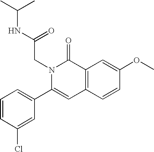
C1=CC(Cl)=CC(C2=CC3=C(C(=O)N2CC(=O)NC(C)C)C=C(OC)C=C3)=C1
